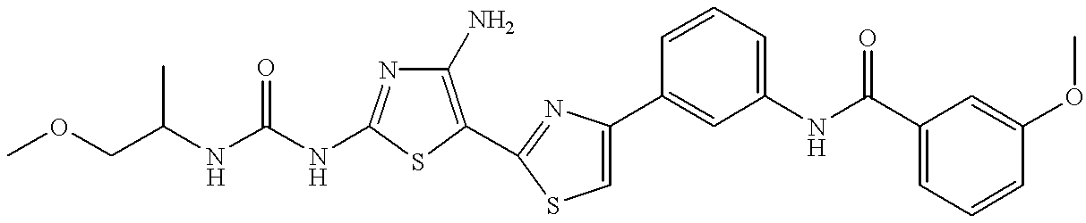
C(NC1=NC(N)=C(C2=NC(C3=CC(NC(C4=CC=CC(OC)=C4)=O)=CC=C3)=CS2)S1)(NC(COC)C)=O
